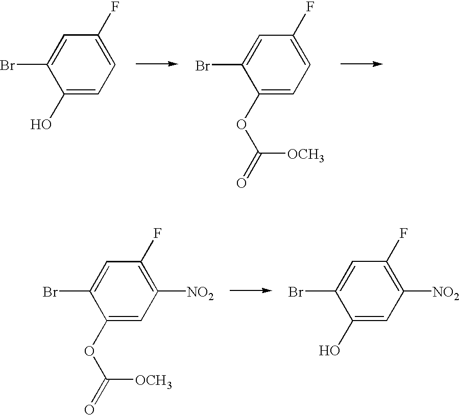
C1(O)=CC=C(F)C=C1Br.C1(OC(=O)[OCH3])=CC=C(F)C=C1Br.C1(OC(=O)[OCH3])=CC([NO2])=C(F)C=C1Br.C1(O)=CC([NO2])=C(F)C=C1Br
